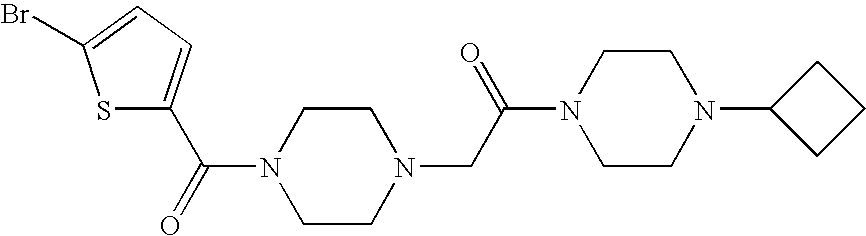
C(=O)(N1CCN(CC(N2CCN(C3CCC3)CC2)=O)CC1)C1=CC=C(Br)S1
